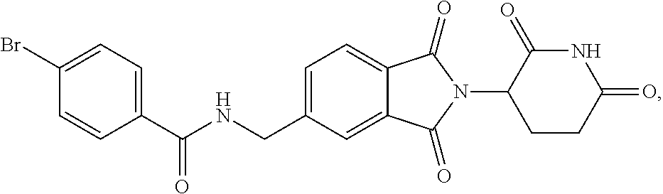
C1=C(CNC(C2=CC=C(Br)C=C2)=O)C=C2C(=C1)C(=O)N(C1CCC(=O)NC1=O)C2=O
